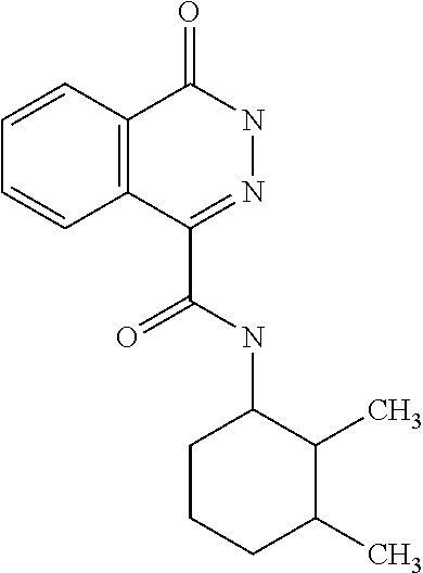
C1=CC2=C(C=C1)C(C(NC1CCCC(C)C1C)=O)=NNC2=O
